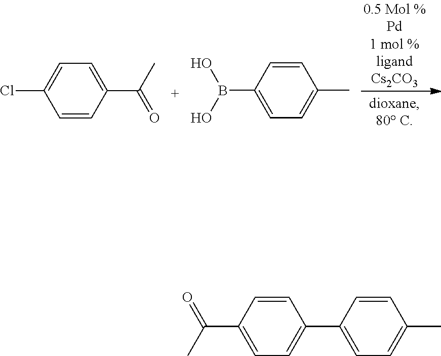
C1=C(C(C)=O)C=CC(Cl)=C1.C1=CC(C)=CC=C1B(O)O.C1=CC(C)=CC=C1C1=CC=C(C(C)=O)C=C1
